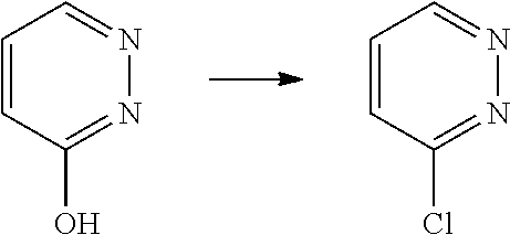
C1=CC(O)=NN=C1.C1=CC(Cl)=NN=C1
